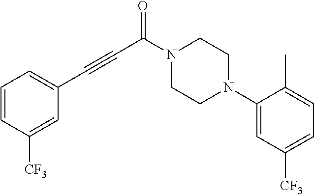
N1(C(C#CC2=CC=CC([CF3])=C2)=O)CCN(C2=CC([CF3])=CC=C2C)CC1
